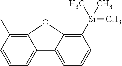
C1=CC=C2C(=C1C)OC1=C([Si](C)(C)C)C=CC=C21
